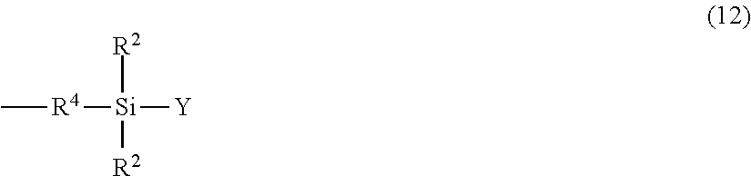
[Si]([R4]C)([R2])([R2])[Y]
